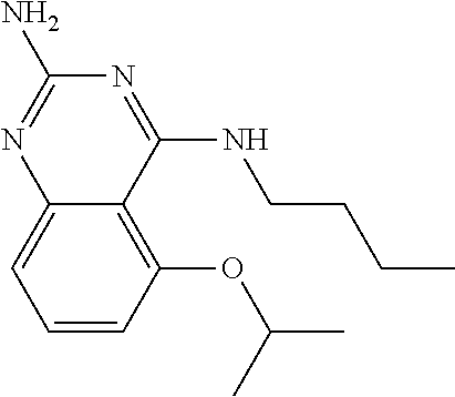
C1=CC=C2C(=C1OC(C)C)C(NCCCC)=NC(N)=N2
